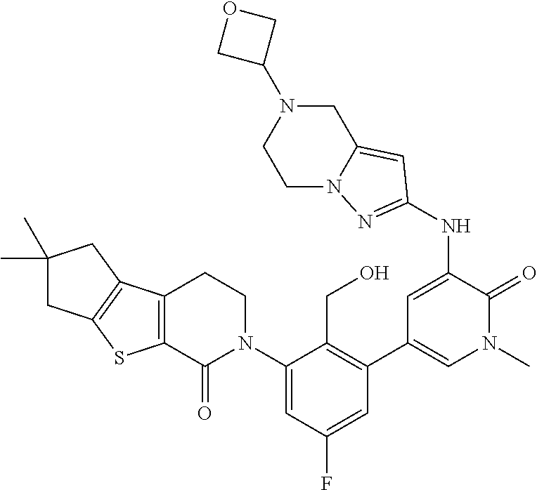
C1N2C(=CC(NC3=CC(C4=C(CO)C(N5CCC6=C(C5=O)SC5=C6CC(C)(C)C5)=CC(F)=C4)=CN(C)C3=O)=N2)CN(C2COC2)C1
